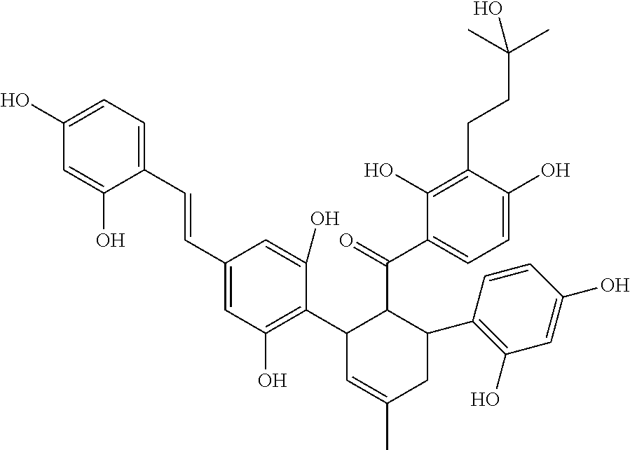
C1(C=CC2=CC(O)=C(C3C=C(C)CC(C4=C(O)C=C(O)C=C4)C3C(=O)C3=CC=C(O)C(CCC(C)(C)O)=C3O)C(O)=C2)=CC=C(O)C=C1O
